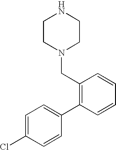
C1CN(CC2=C(C3=CC=C(Cl)C=C3)C=CC=C2)CCN1
